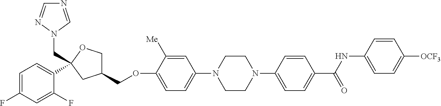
C1=C(F)C=C(F)C(C2(CN3C=NC=N3)OCC(COC3=CC=C(N4CCN(C5=CC=C(C(NC6=CC=C([OCF3])C=C6)=O)C=C5)CC4)C=C3[Me])C2)=C1
